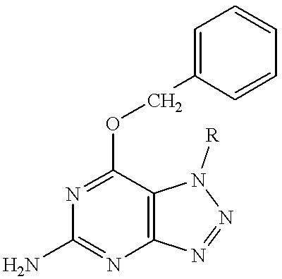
C1(N)=NC2=C(C(OCC3=CC=CC=C3)=N1)N([R])N=N2
